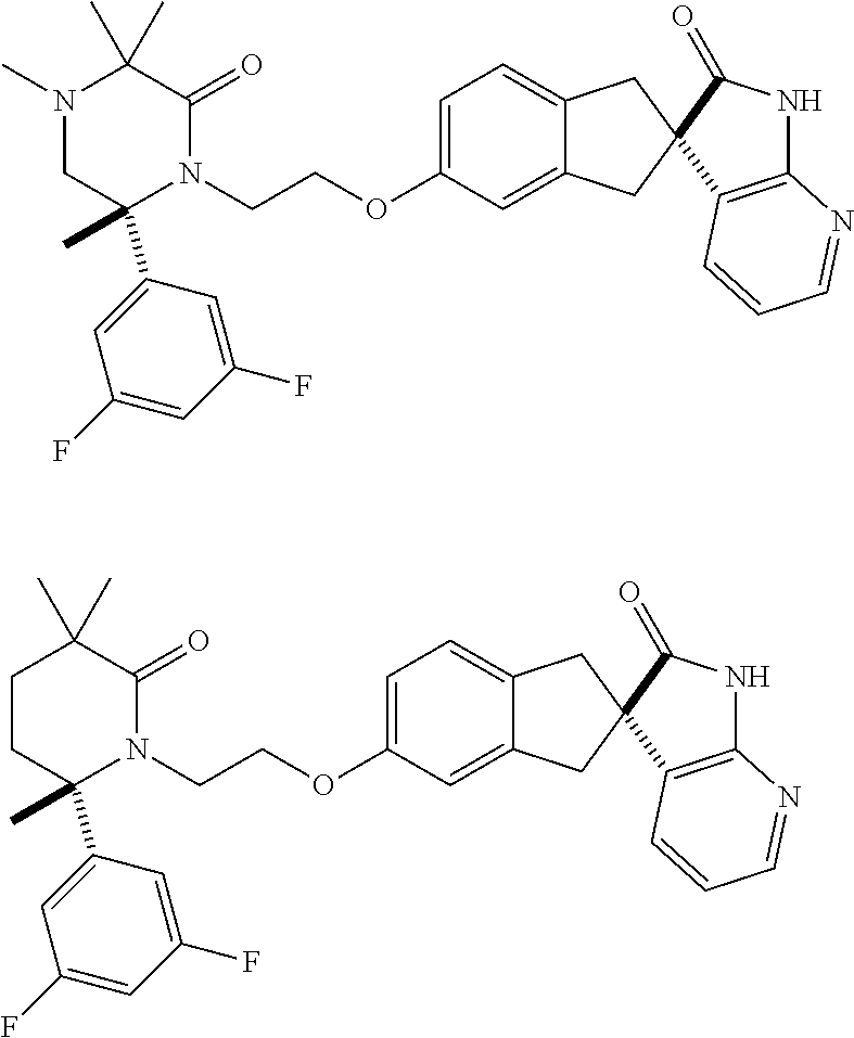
C1(C)(C2=CC(F)=CC(F)=C2)N(CCOC2=CC=C3C(=C2)CC2(C3)C3=C(NC2=O)N=CC=C3)C(=O)C(C)(C)N(C)C1.C1(C)(C2=CC(F)=CC(F)=C2)N(CCOC2=CC=C3C(=C2)CC2(C3)C3=C(NC2=O)N=CC=C3)C(=O)C(C)(C)CC1
